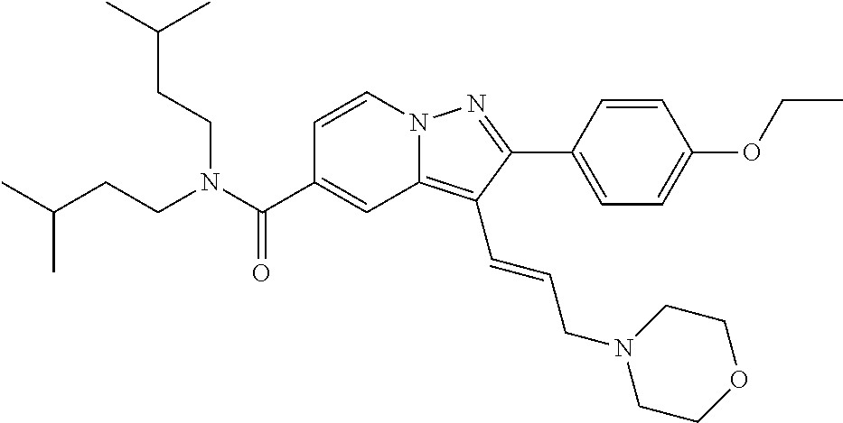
C1=CN2C(=C(C=CCN3CCOCC3)C(C3=CC=C(OCC)C=C3)=N2)C=C1C(N(CCC(C)C)CCC(C)C)=O
